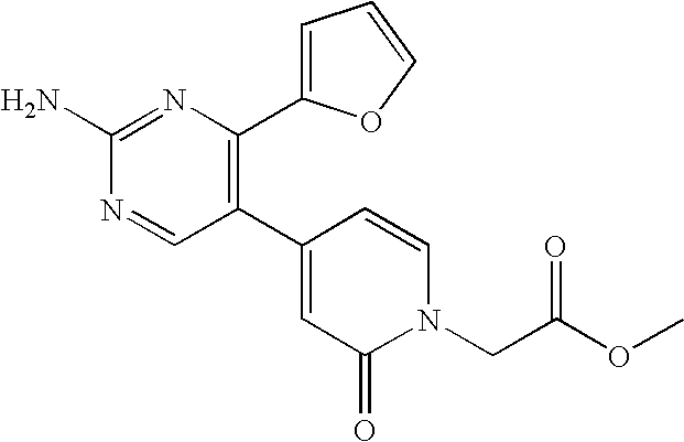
C1(C2=CC(=O)N(CC(OC)=O)C=C2)=C(C2=CC=CO2)N=C(N)N=C1
